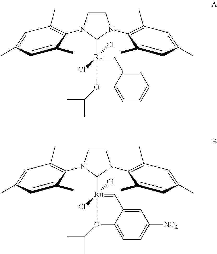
C1CN(C2=C(C)C=C(C)C=C2C)C([Ru]2(Cl)(Cl)=CC3=CC=CC=C3O2C(C)C)N1C1=C(C)C=C(C)C=C1C.C1CN(C2=C(C)C=C(C)C=C2C)C([Ru]2(Cl)(Cl)=CC3=CC([NO2])=CC=C3O2C(C)C)N1C1=C(C)C=C(C)C=C1C
